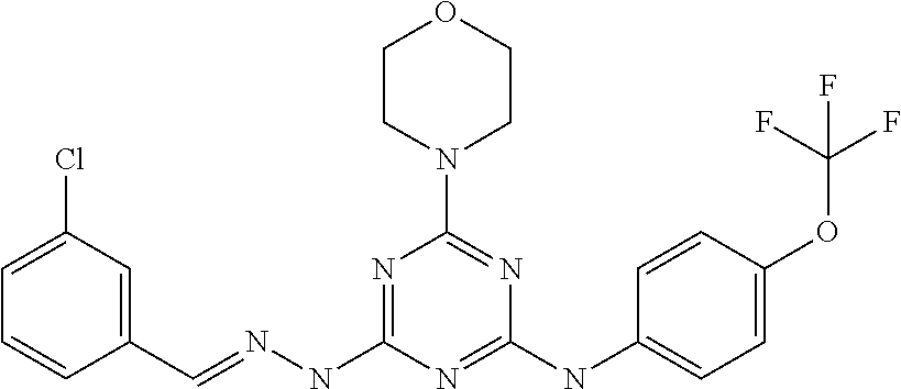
C1=CC(C=NNC2=NC(N3CCOCC3)=NC(NC3=CC=C(OC(F)(F)F)C=C3)=N2)=CC(Cl)=C1
